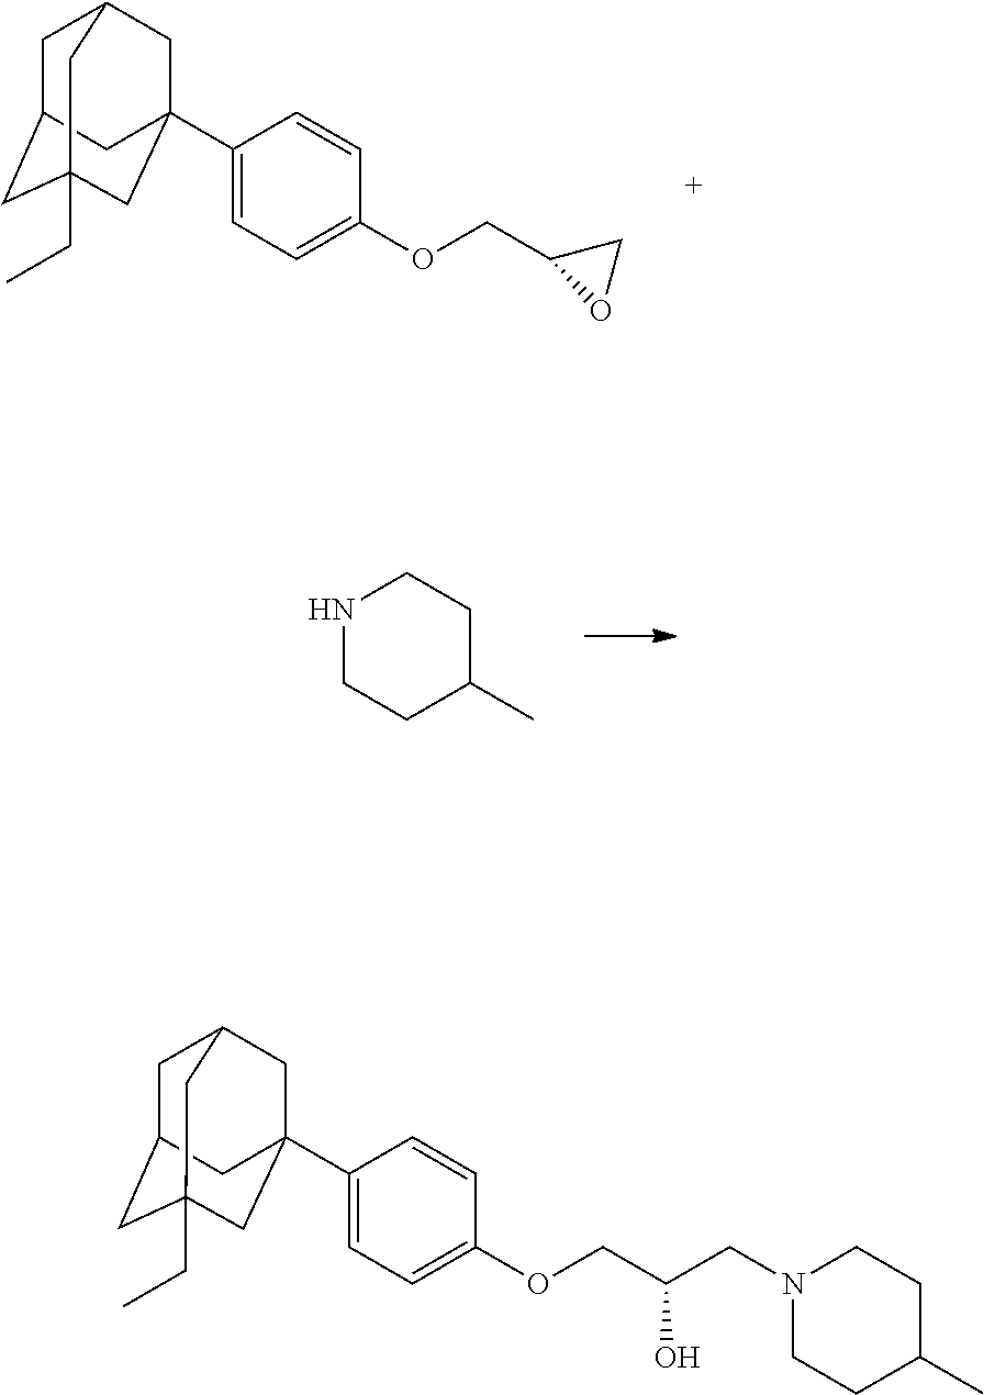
C1C2CC3(CC)CC(C4=CC=C(OCC5OC5)C=C4)(CC1C3)C2.N1CCC(C)CC1.C1C2CC3(CC)CC(C4=CC=C(OCC(O)CN5CCC(C)CC5)C=C4)(CC1C3)C2
